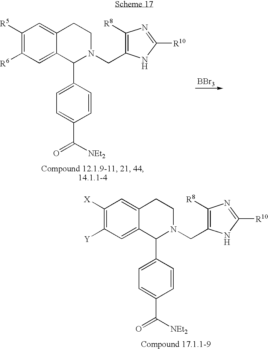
C1([R5])=C([R6])C=C2C(=C1)CCN(CC1=C([R8])N=C([R10])N1)C2C1=CC=C(C([NEt2])=O)C=C1.[BBr3].C1([X])=C([Y])C=C2C(=C1)CCN(CC1=C([R8])N=C([R10])N1)C2C1=CC=C(C([NEt2])=O)C=C1
